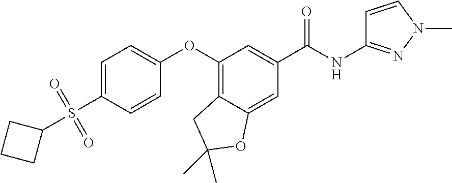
C1=C(S(=O)(=O)C2CCC2)C=CC(OC2=C3C(=CC(C(NC4=NN(C)C=C4)=O)=C2)OC(C)(C)C3)=C1
